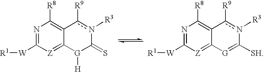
N1=C([W][R1])[Z]=C2C(=C1[R8])c([R9])n([R3])C(=S)[G]2[H].N1=C([W][R1])[Z]=C2C(=C1[R8])c([R9])n([R3])C([SH])=[G]2
